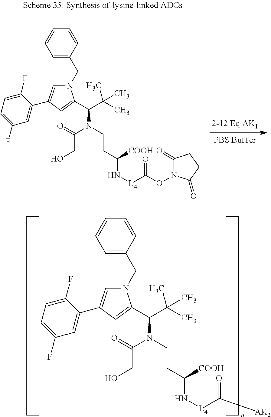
N1(CC2=CC=CC=C2)C=C(C2=CC(F)=CC=C2F)C=C1C(C(C)(C)C)N(CCC(N[L4]C([AK2])=O)[COOH])C(=O)CO.N1(CC2=CC=CC=C2)C=C(C2=CC(F)=CC=C2F)C=C1C(C(C)(C)C)N(CCC(N[L4]C(ON1C(=O)CCC1=O)=O)[COOH])C(=O)CO
